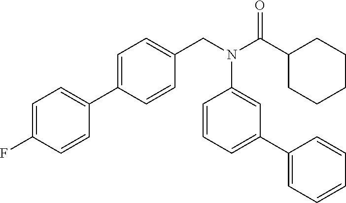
C1=C(F)C=CC(C2=CC=C(CN(C(C3CCCCC3)=O)C3=CC(C4=CC=CC=C4)=CC=C3)C=C2)=C1
